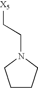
N1(CC[X5])CCCC1
